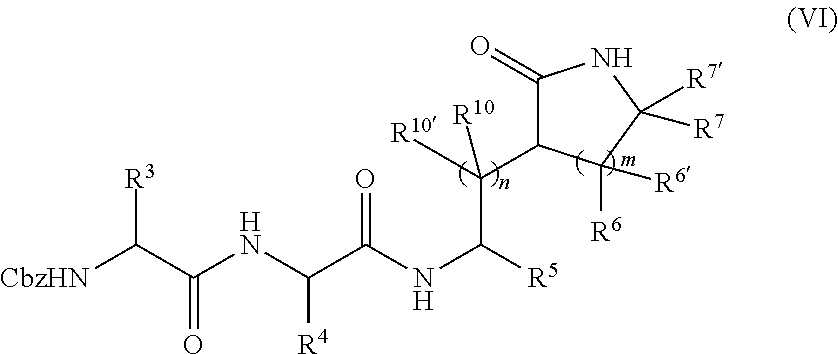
[CbzHN]C(C(NC(C(NC([R5])C(C1C(=O)NC([R7])([R7])C1([R6])[R6])([R10])[R10])=O)[R4])=O)[R3]
